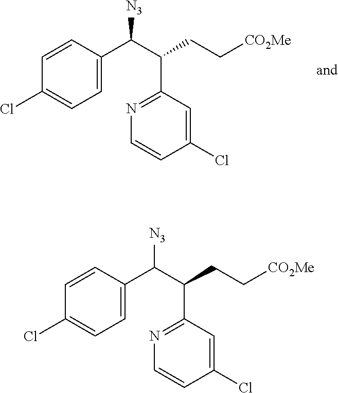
C1=C(C(C(C2=NC=CC(Cl)=C2)CC[CO2Me])[N3])C=CC(Cl)=C1.C1=C(C(C(C2=NC=CC(Cl)=C2)CC[CO2Me])[N3])C=CC(Cl)=C1
